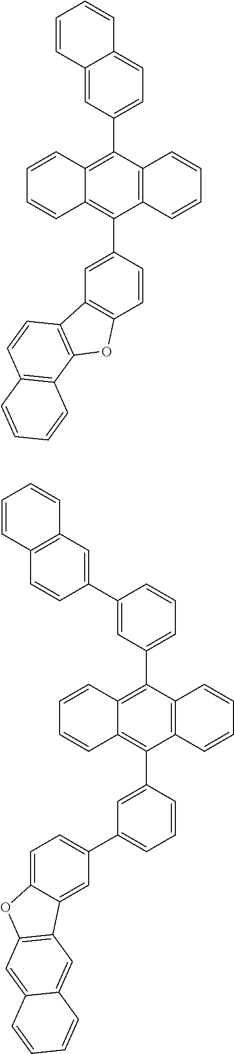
C1(C2=CC=CC(C3=CC4=C(C=C3)C=CC=C4)=C2)=C2C(=C(C3=CC(C4=CC=C5C(=C4)C4=C(O5)C=C5C(=C4)C=CC=C5)=CC=C3)C3=C1C=CC=C3)C=CC=C2.C1(C2=CC=C3C(=C2)C=CC=C3)=C2C(=C(C3=CC4=C(C=C3)OC3=C4C=CC4=C3C=CC=C4)C3=C1C=CC=C3)C=CC=C2
